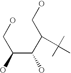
C(O)(CO)C(C(CO)C(C)(C)C)O
